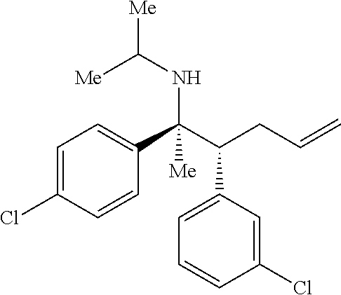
N(C(C(CC=C)C1=CC=CC(Cl)=C1)(C1=CC=C(Cl)C=C1)[Me])C([Me])[Me]
